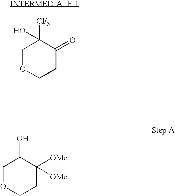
C1OCCC([OMe])([OMe])C1O.C1OCCC(=O)C1([CF3])O
